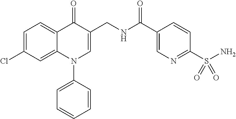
C1=C(Cl)C=C2C(=C1)C(=O)C(CNC(C1=CN=C(S(N)(=O)=O)C=C1)=O)=CN2C1=CC=CC=C1
